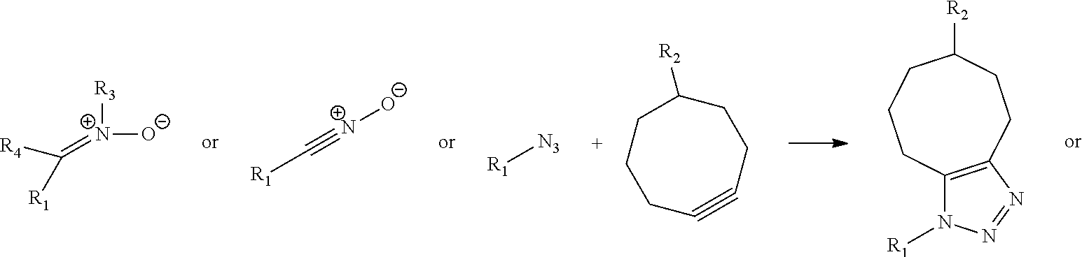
[R4]C(=[N+]([R3])[O-])[R1].[R1]C#[N+][O-].[R1][N3].C1CC#CCCC([R2])C1.C12=C(N=NN1[R1])CCC([R2])CCC2
